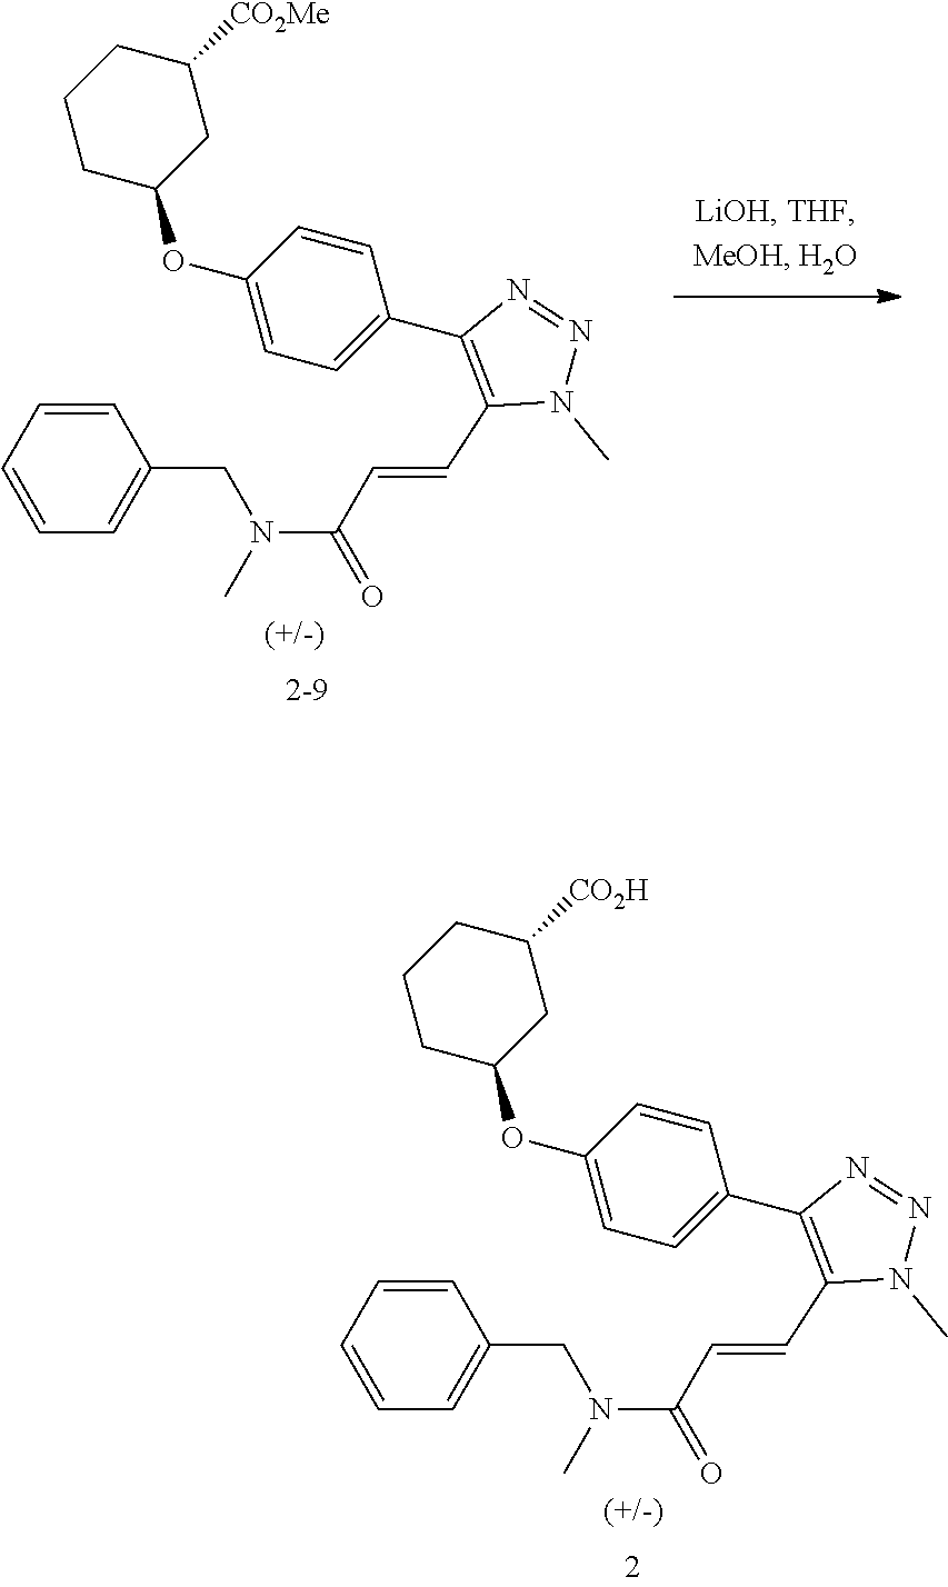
C1=CC(OC2CC([CO2Me])CCC2)=CC=C1C1=C(C=CC(=O)N(CC2=CC=CC=C2)C)N(C)N=N1.C1=CC(OC2CC([CO2H])CCC2)=CC=C1C1=C(C=CC(=O)N(CC2=CC=CC=C2)C)N(C)N=N1
